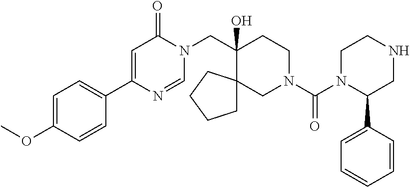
C1=C(OC)C=CC(C2=CC(=O)N(CC3(O)CCN(C(=O)N4C(C5=CC=CC=C5)CNCC4)CC34CCCC4)C=N2)=C1
